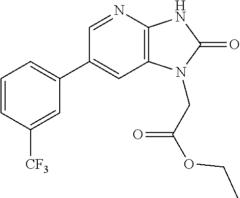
C1(C2=CC=CC([CF3])=C2)=CC2=C(N=C1)NC(=O)N2CC(OCC)=O
